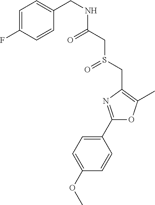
C1(OC)=CC=C(C2=NC(CS(=O)CC(=O)NCC3=CC=C(F)C=C3)=C(C)O2)C=C1
